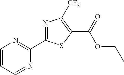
N1=C(C2=NC=CC=N2)SC(C(=O)OCC)=C1[CF3]
